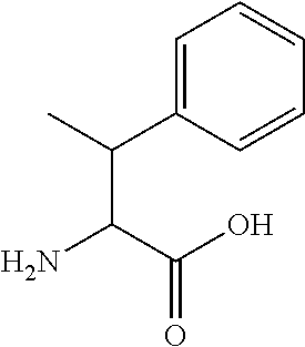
C1=C(C(C)C(C(O)=O)N)C=CC=C1
